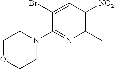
C1(Br)=CC([NO2])=C(C)N=C1N1CCOCC1
